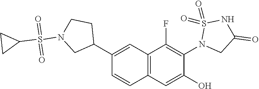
C12=C(C=C(O)C(N3CC(=O)NS3(=O)=O)=C1F)C=CC(C1CCN(S(C3CC3)(=O)=O)C1)=C2
